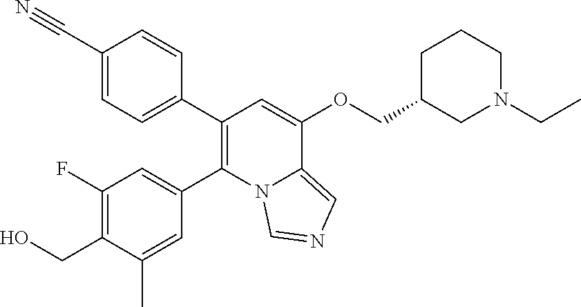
C1(C2=CC=C(C#N)C=C2)=C(C2=CC(F)=C(CO)C(C)=C2)N2C(=CN=C2)C(OCC2CN(CC)CCC2)=C1
